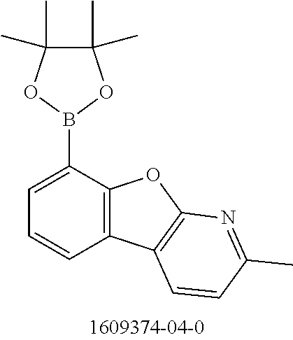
B1(C2=CC=CC3=C2OC2=C3C=CC(C)=N2)OC(C)(C)C(C)(C)O1
